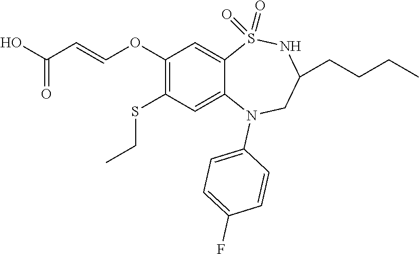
C1(OC=CC(O)=O)=C(SCC)C=C2C(=C1)S(=O)(=O)NC(CCCC)CN2C1=CC=C(F)C=C1
